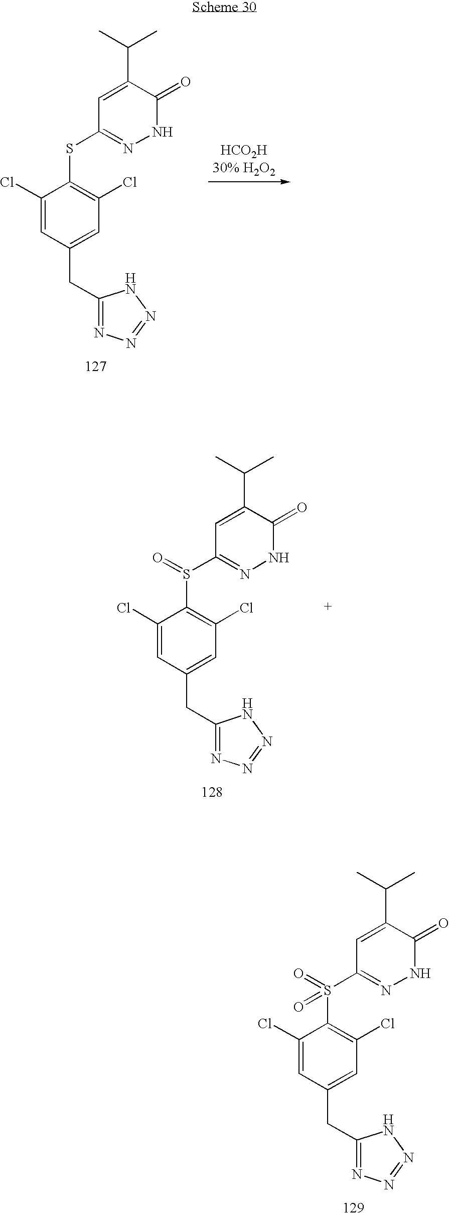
C1=C(C(C)C)C(=O)NN=C1S(C1=C(Cl)C=C(CC2=NN=NN2)C=C1Cl)(=O)=O.C1=C(C(C)C)C(=O)NN=C1SC1=C(Cl)C=C(CC2=NN=NN2)C=C1Cl.C1=C(C(C)C)C(=O)NN=C1S(C1=C(Cl)C=C(CC2=NN=NN2)C=C1Cl)=O
